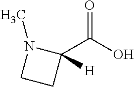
O=C(O)C1([H])N(C)CC1
